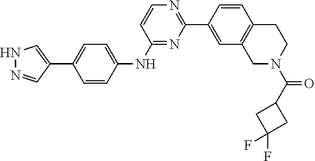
C1=C(C2=NC=CC(NC3=CC=C(C4=CNN=C4)C=C3)=N2)C=CC2=C1CN(C(=O)C1CC(F)(F)C1)CC2
